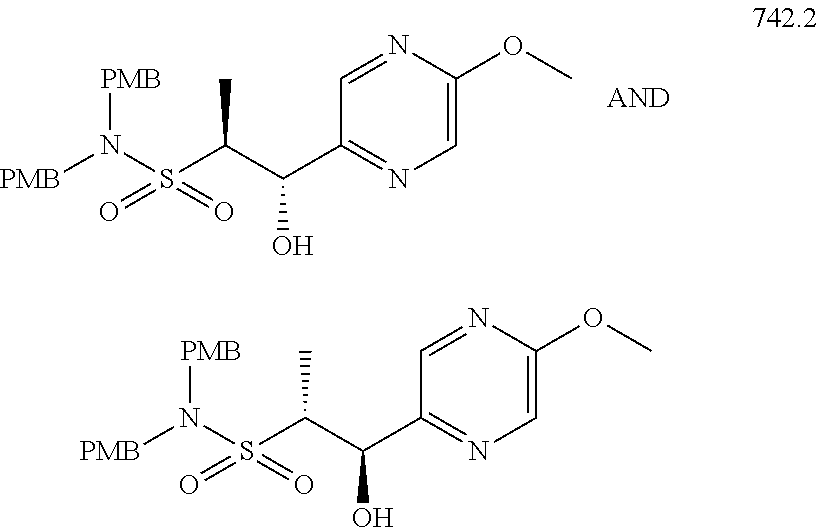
N(S(C(C)C(C1=NC=C(OC)N=C1)O)(=O)=O)([PMB])[PMB].N(S(C(C)C(C1=NC=C(OC)N=C1)O)(=O)=O)([PMB])[PMB]
